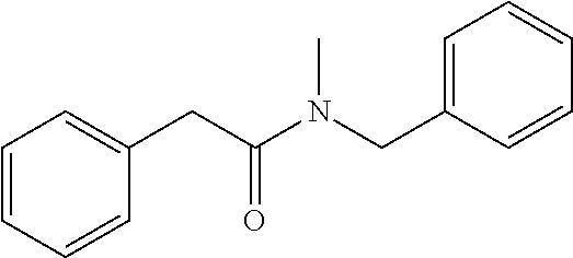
C1=CC=CC(CC(N(CC2=CC=CC=C2)C)=O)=C1
